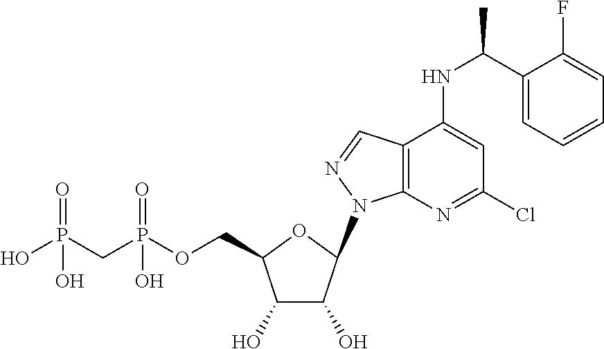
N1(C2C(O)C(O)C(COP(CP(O)(=O)O)(=O)O)O2)N=CC2=C1N=C(Cl)C=C2NC(C1=CC=CC=C1F)C
